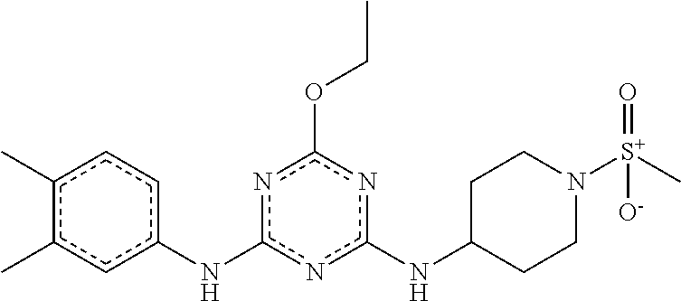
C1C(Nc2nc(Nc3ccc(C)c(C)c3)nc(OCC)n2)CCN([S+](=O)(C)[O-])C1
